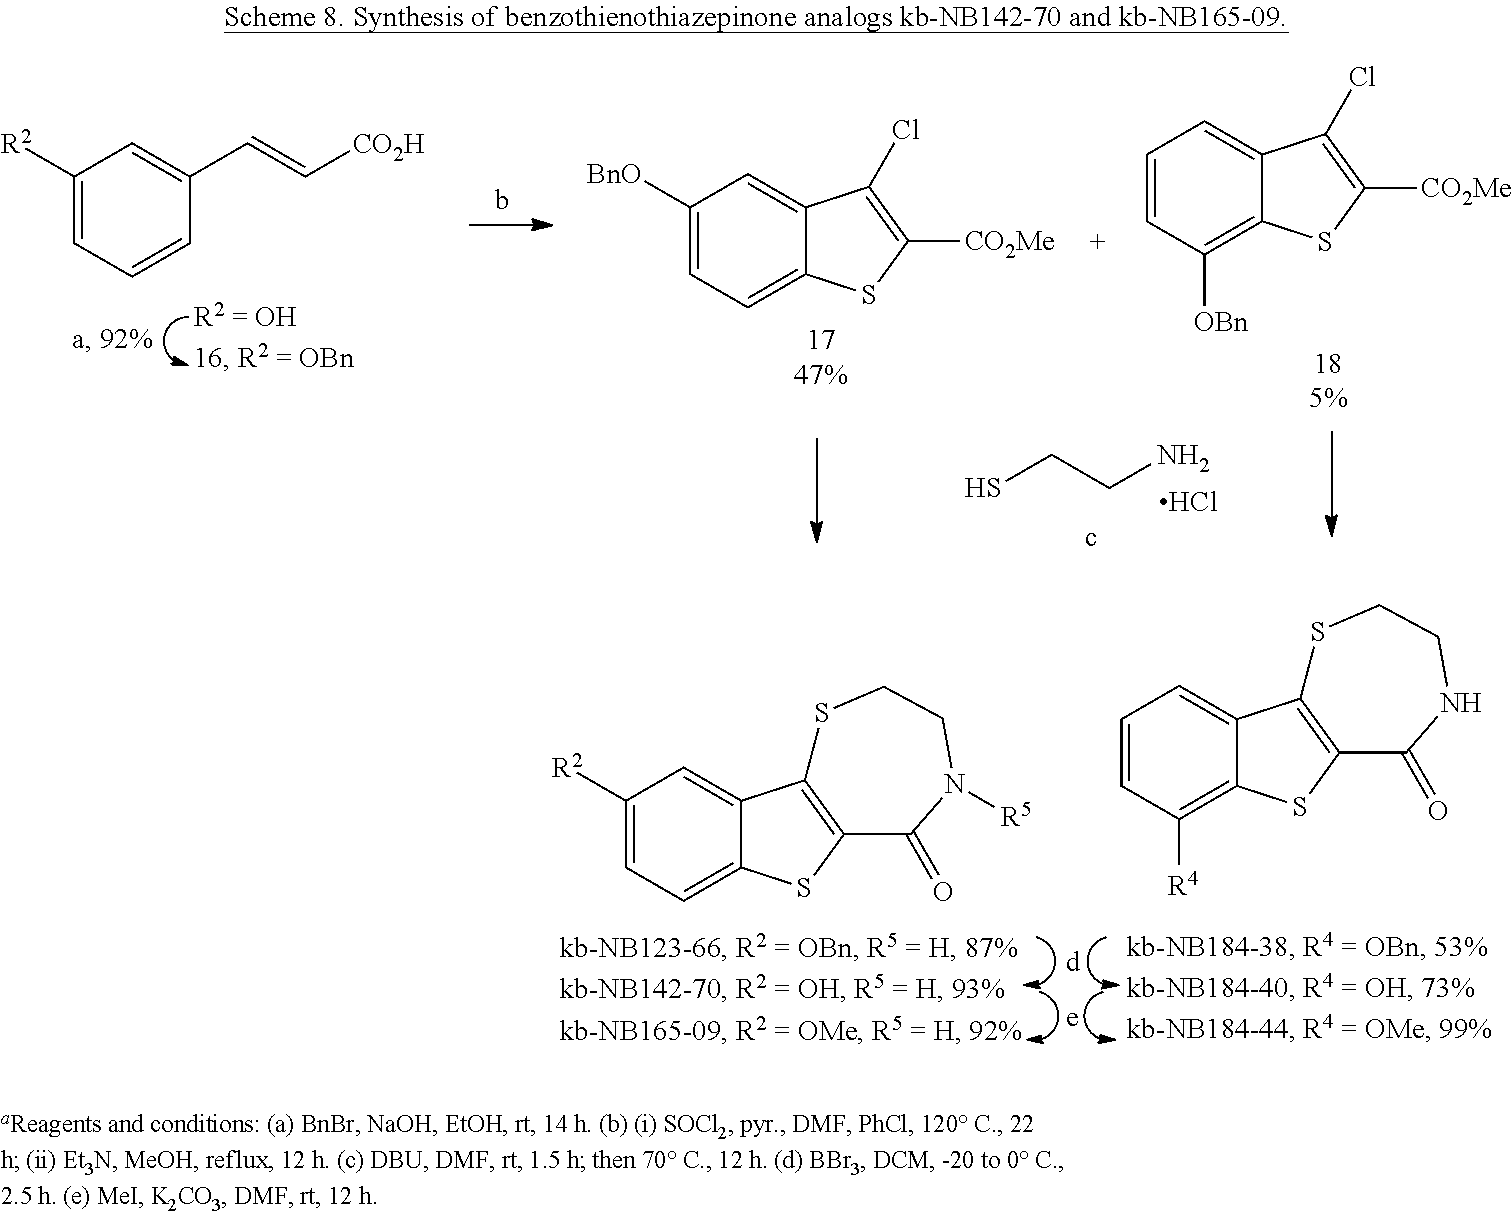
SCCN.Cl.C1([R2])=CC=CC(C=C[CO2H])=C1.C1([BnO])=CC=C2C(=C1)C(Cl)=C([CO2Me])S2.C1=CC([OBn])=C2C(=C1)C(Cl)=C([CO2Me])S2.C1([R2])=CC=C2C(=C1)C1=C(S2)C(=O)N([R5])CCS1.C1=CC([R4])=C2C(=C1)C1=C(S2)C(=O)NCCS1
